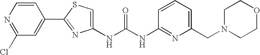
C1=CN=C(Cl)C=C1C1=NC(NC(NC2=NC(CN3CCOCC3)=CC=C2)=O)=CS1
